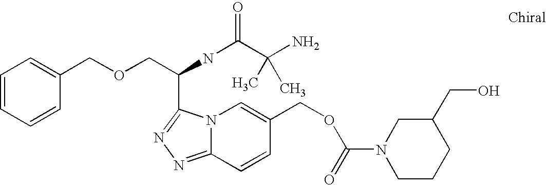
N12C(=NN=C1C(COCC1=CC=CC=C1)NC(C(N)(C)C)=O)C=CC(COC(N1CCCC(CO)C1)=O)=C2
